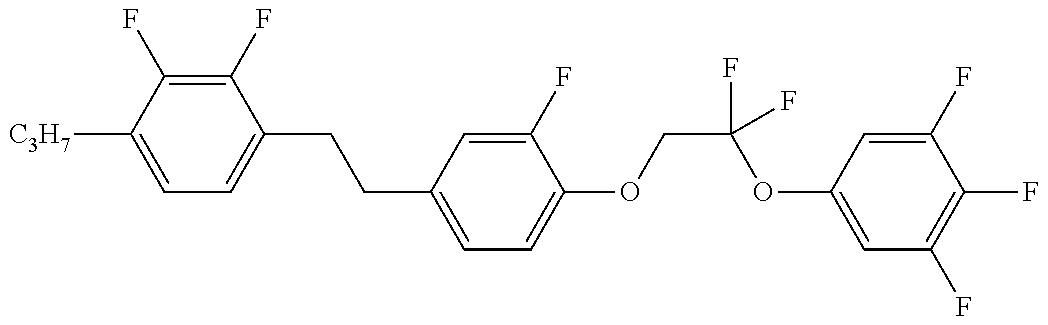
C1=C([C3H7])C(F)=C(F)C(CCC2=CC=C(OCC(F)(OC3=CC(F)=C(F)C(F)=C3)F)C(F)=C2)=C1
